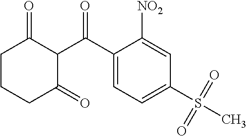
C1(C(C2C(=O)CCCC2=O)=O)=CC=C(S(=O)(=O)C)C=C1[NO2]
